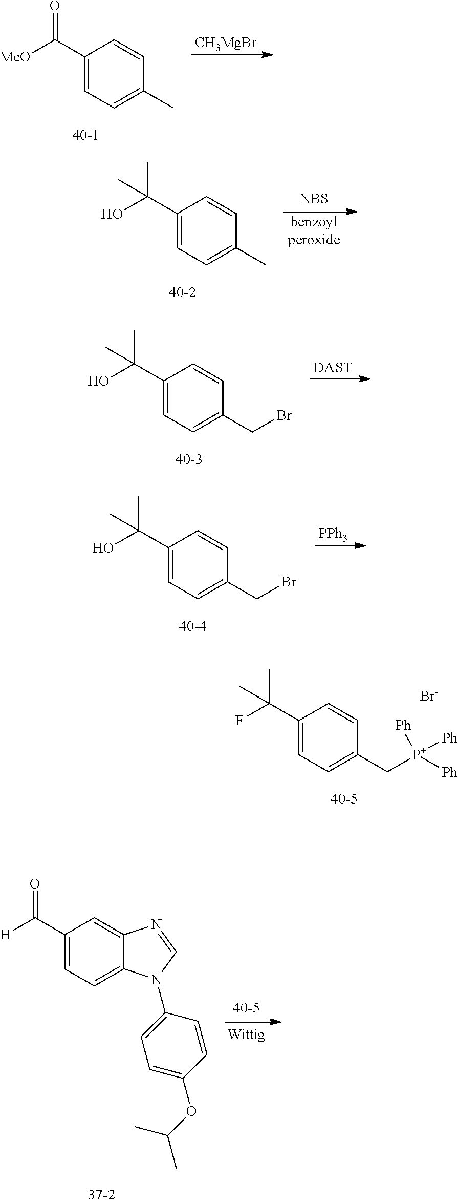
C1(C([MeO])=O)=CC=C(C)C=C1.[CH3MgBr].C1(C(O)(C)C)=CC=C(C)C=C1.[NBS].[benzoylperoxide].C1(C(O)(C)C)=CC=C(CBr)C=C1.[DAST].C1(C(O)(C)C)=CC=C(CBr)C=C1.[PPh3].C1(C([H])=O)=CC=C2C(=C1)N=CN2C1=CC=C(OC(C)C)C=C1.C1(C(F)(C)C)=CC=C(C[P+]([Ph])([Ph])[Ph])C=C1.[Br-]
